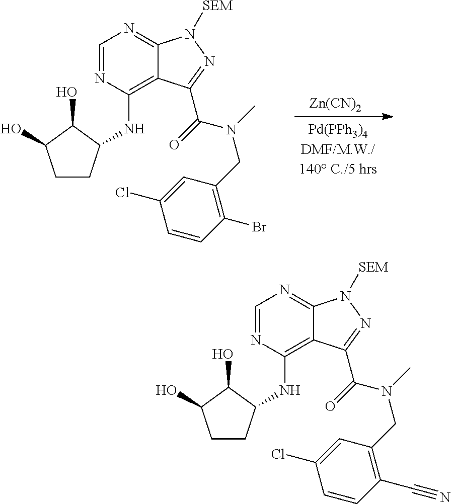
C1=NC(NC2CCC(O)C2O)=C2C(=N1)N([SEM])N=C2C(=O)N(C)CC1=C(Br)C=CC(Cl)=C1.[Zn(CN)2].C1=NC(NC2CCC(O)C2O)=C2C(=N1)N([SEM])N=C2C(=O)N(C)CC1=C(C#N)C=CC(Cl)=C1
